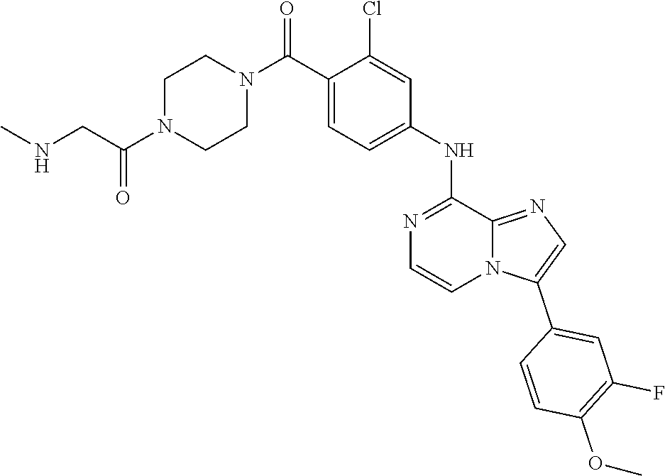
C1(C(N2CCN(C(=O)CNC)CC2)=O)=CC=C(NC2=NC=CN3C2=NC=C3C2=CC(F)=C(OC)C=C2)C=C1Cl
